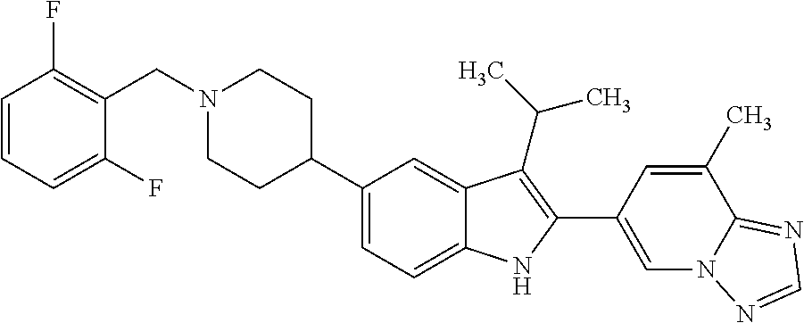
N1(CC2=C(F)C=CC=C2F)CCC(C2=CC=C3C(=C2)C(C(C)C)=C(C2=CN4C(=NC=N4)C(C)=C2)N3)CC1
